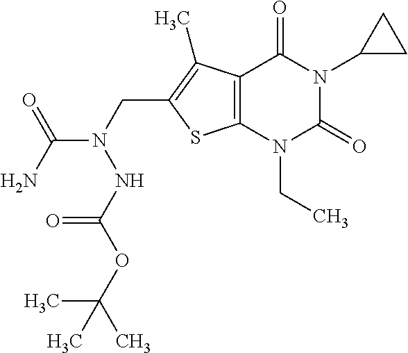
C12=C(N(CC)C(=O)N(C3CC3)C1=O)SC(CN(C(N)=O)NC(OC(C)(C)C)=O)=C2C
